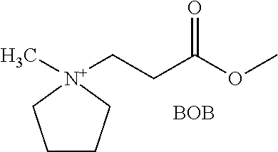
C1CC[N+](C)(CCC(OC)=O)C1.[BOB]
